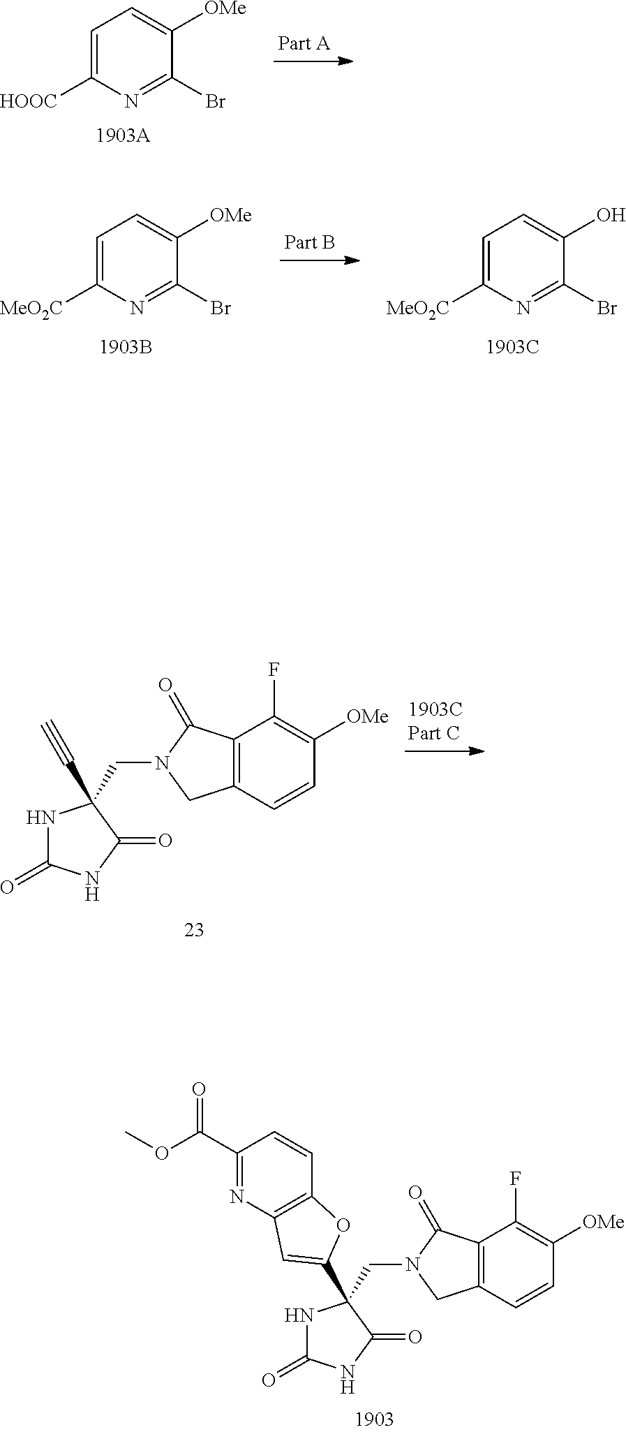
N1C(=O)NC(=O)C1(CN1C(=O)C2=C(C=CC([OMe])=C2F)C1)C#C.C1=C([HOOC])N=C(Br)C([OMe])=C1.C1=C([MeO2C])N=C(Br)C(O)=C1.C1=C([MeO2C])N=C(Br)C([OMe])=C1.N1C(=O)NC(=O)C1(CN1C(=O)C2=C(C=CC([OMe])=C2F)C1)C1=CC2=C(C=CC(C(OC)=O)=N2)O1
